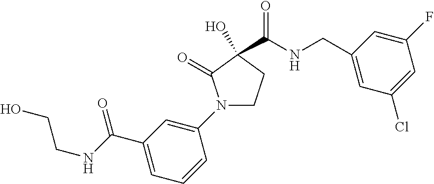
C1(N2CCC(O)(C(=O)NCC3=CC(Cl)=CC(F)=C3)C2=O)=CC(C(NCCO)=O)=CC=C1
